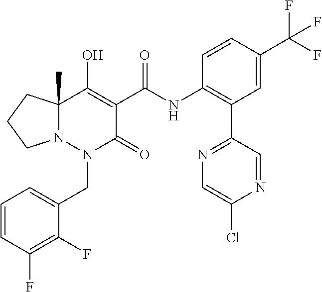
C1=CC(F)=C(F)C(CN2C(=O)C(C(=O)NC3=C(C4=NC=C(Cl)N=C4)C=C(C(F)(F)F)C=C3)=C(O)C3(C)N2CCC3)=C1
